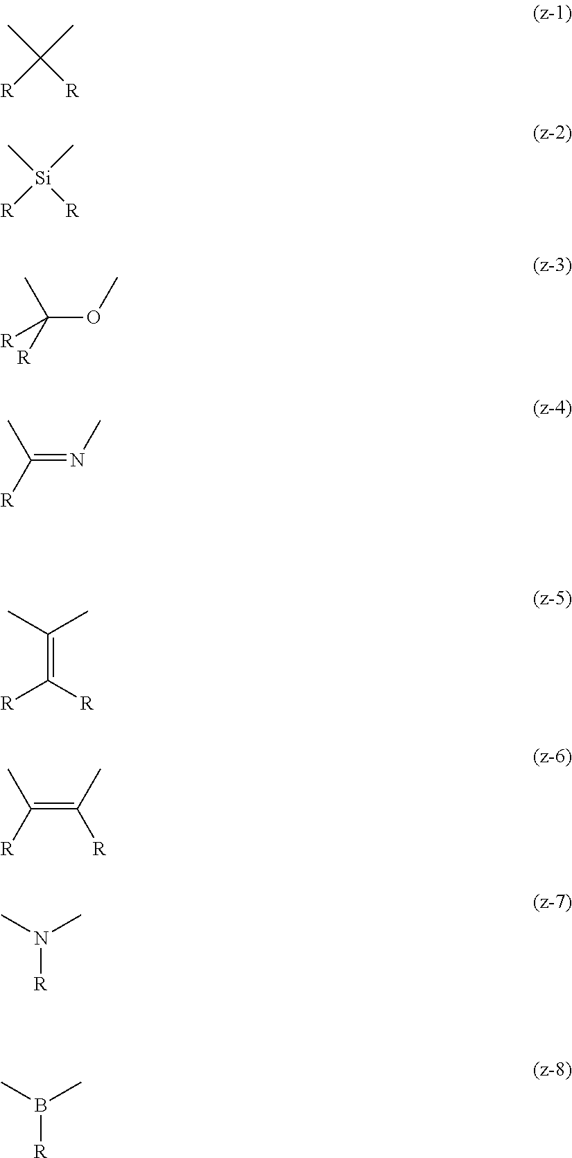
CC([R])(C)[R].C[Si]([R])(C)[R].C(OC)([R])(C)[R].C(=NC)([R])C.C(=C([R])[R])(C)C.C(=C(C)[R])([R])C.N([R])(C)C.B([R])(C)C
